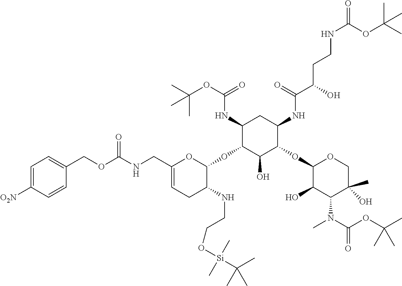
C1(NC(OC(C)(C)C)=O)C(OC2OC(CNC(=O)OCC3=CC=C([O2N])C=C3)=CCC2NCCO[Si](C(C)(C)C)(C)C)C(O)C(OC2C(O)C(N(C(=O)OC(C)(C)C)C)C(C)(O)CO2)C(NC(C(CCNC(=O)OC(C)(C)C)O)=O)C1
